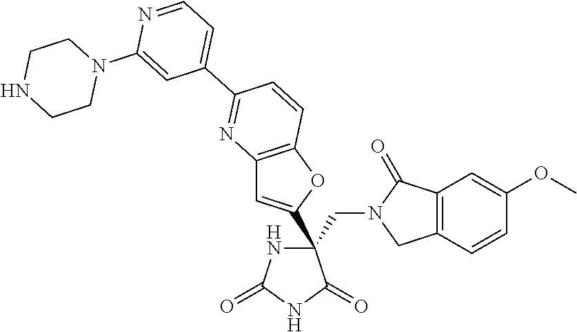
C(C1(C2=CC3=C(O2)C=CC(C2=CC=NC(N4CCNCC4)=C2)=N3)NC(=O)NC1=O)N1CC2=C(C1=O)C=C(OC)C=C2
